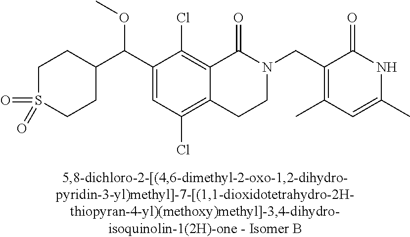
C12=C(Cl)C=C(C(C3CCS(=O)(=O)CC3)OC)C(Cl)=C1C(=O)N(CC1=C(C)C=C(C)NC1=O)CC2
